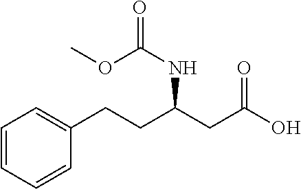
C1=CC=CC(CCC(CC(O)=O)NC(=O)OC)=C1
